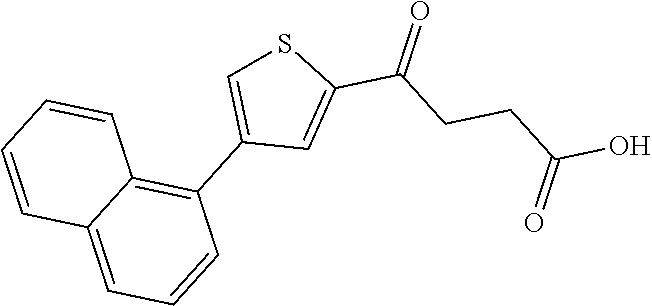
C1=C(C2=C3C=CC=CC3=CC=C2)C=C(C(=O)CCC(O)=O)S1
